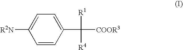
[R2N]C1=CC=C(C([R1])([R4])[COOR3])C=C1
